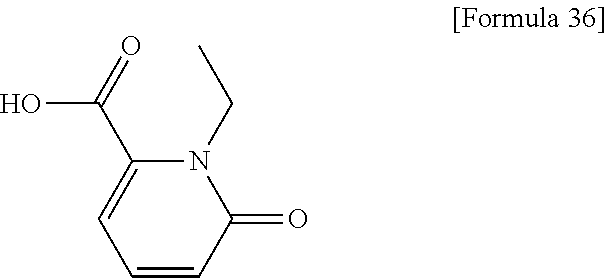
C1=CC(=O)N(CC)C(C(=O)O)=C1
